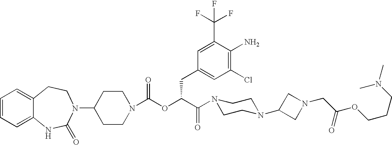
C1(N2C(=O)NC3=CC=CC=C3CC2)CCN(C(OC(C(=O)N2CCN(C3CN(CC(OCCCN(C)C)=O)C3)CC2)CC2=CC(Cl)=C(N)C(C(F)(F)F)=C2)=O)CC1
